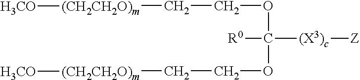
O(C(OCC[(CH2CH2O)m][H3CO])([R0])[(X3)c][Z])CC[(CH2CH2O)m][H3CO]
